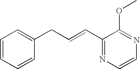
C1(C=CCC2=CC=CC=C2)=NC=CN=C1OC
